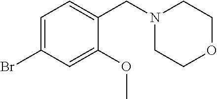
N1(CC2=CC=C(Br)C=C2OC)CCOCC1
